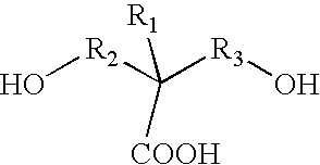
O[R2]C([R3]O)([R1])[COOH]
